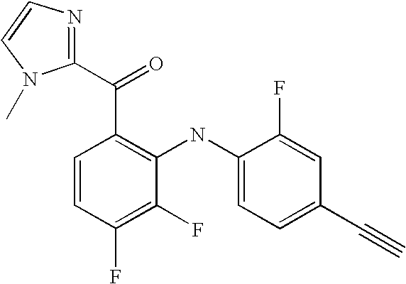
C1=CC(F)=C(F)C(NC2=CC=C(C#C)C=C2F)=C1C(=O)C1=NC=CN1C
